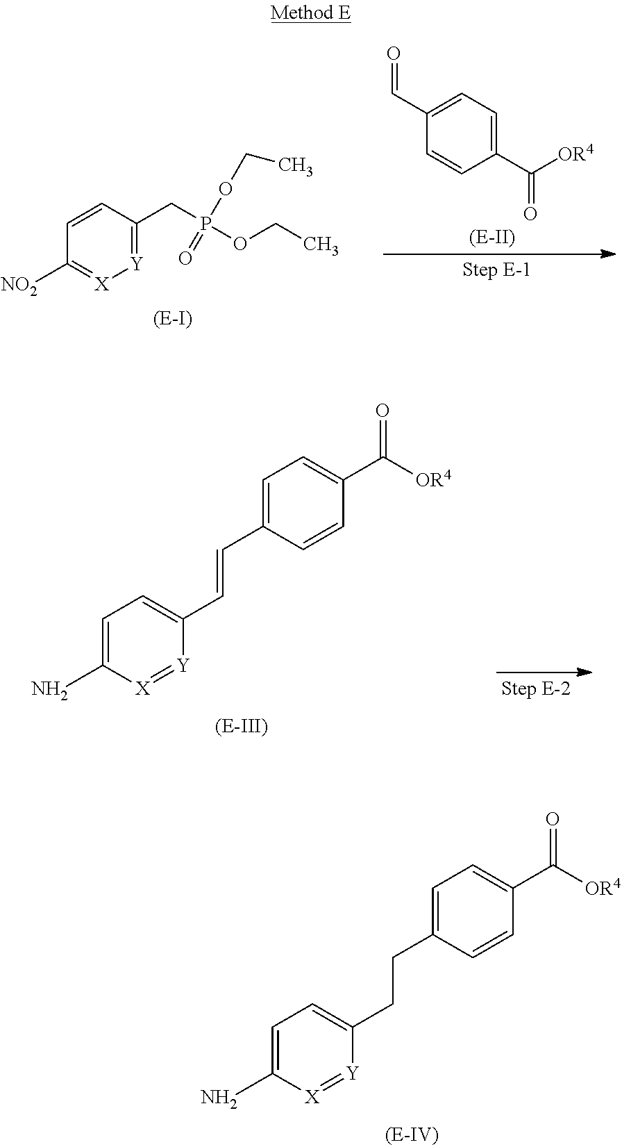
C1=C(N)[X]=[Y]C(CCC2=CC=C(C([OR4])=O)C=C2)=C1.C1=CC(CP(OCC)(OCC)=O)=[Y][X]=C1[NO2].C1(C=O)=CC=C(C([OR4])=O)C=C1.C1=C(N)[X]=[Y]C(C=CC2=CC=C(C([OR4])=O)C=C2)=C1
